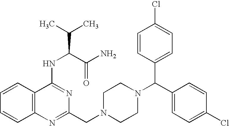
C12=C(C=CC=C1)C(NC(C(C)C)C(N)=O)=NC(CN1CCN(C(C3=CC=C(Cl)C=C3)C3=CC=C(Cl)C=C3)CC1)=N2
